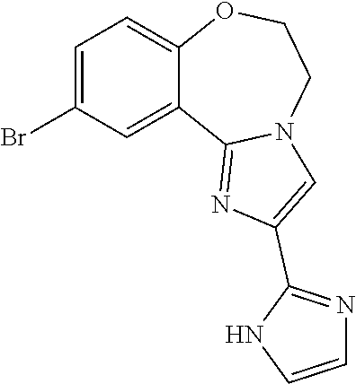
C1=C(Br)C=C2C(=C1)OCCN1C2=NC(C2=NC=CN2)=C1
